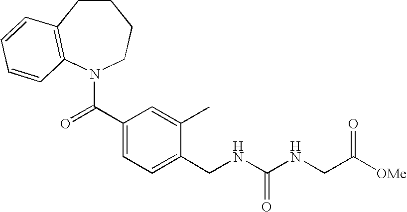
C1CC2=C(N(C(C3=CC=C(CNC(NCC([OMe])=O)=O)C(C)=C3)=O)CC1)C=CC=C2
